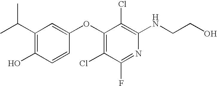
C1(C(C)C)=C(O)C=CC(OC2=C(Cl)C(F)=NC(NCCO)=C2Cl)=C1
